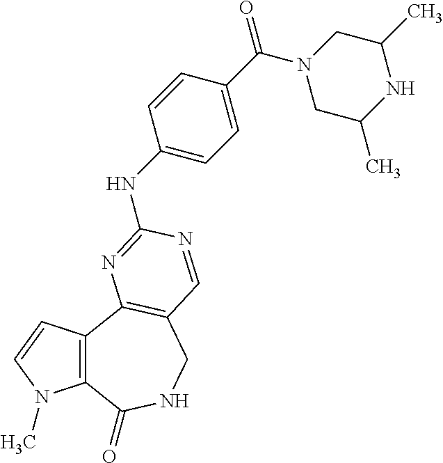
C12=C(C3=C(CNC1=O)C=NC(NC1=CC=C(C(=O)N4CC(C)NC(C)C4)C=C1)=N3)C=CN2C
